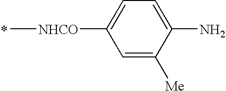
[NHCO](C)C1=CC=C(N)C([Me])=C1
